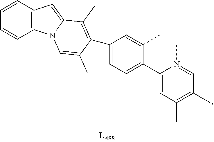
C1=C(C2=C(C)C3=CC4=C(C=CC=C4)N3C=C2C)C=C(C)C(C2=CC(C)=C(C)C=N2C)=C1
